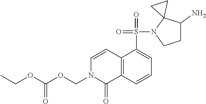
C1(S(=O)(=O)N2CCC(N)C23CC3)=CC=CC2=C1C=CN(COC(OCC)=O)C2=O
